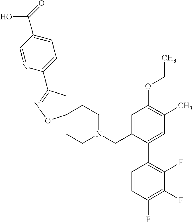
C12(CC(C3=CC=C(C(=O)O)C=N3)=NO1)CCN(CC1=CC(OCC)=C(C)C=C1C1=C(F)C(F)=C(F)C=C1)CC2
